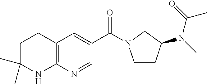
C(C1=CC2=C(N=C1)NC(C)(C)CC2)(=O)N1CCC(N(C(C)=O)C)C1
